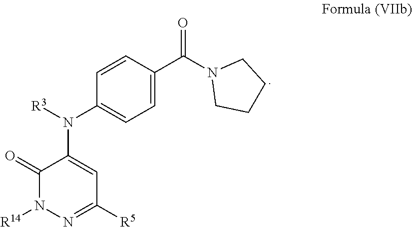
C1(=O)N([R14])N=C([R5])C=C1N(C1=CC=C(C(N2CCCC2)=O)C=C1)[R3]
